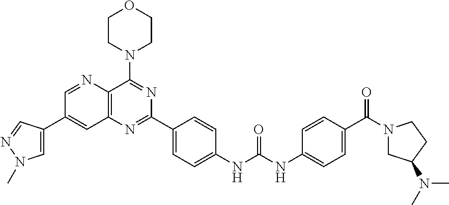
C1=NC2=C(C=C1C1=CN(C)N=C1)N=C(C1=CC=C(NC(NC3=CC=C(C(N4CC(N(C)C)CC4)=O)C=C3)=O)C=C1)N=C2N1CCOCC1
